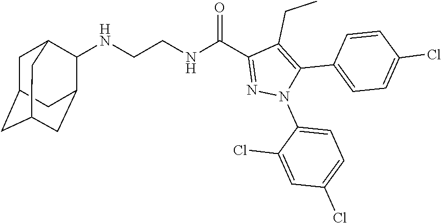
N(CCNC(C1=NN(C2=CC=C(Cl)C=C2Cl)C(C2=CC=C(Cl)C=C2)=C1CC)=O)C1C2CC3CC(CC1C3)C2
